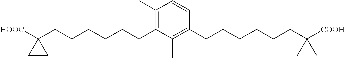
C1(C)=C(CCCCCCC2([HOOC])CC2)C(C)=C(CCCCCCC([COOH])(C)C)C=C1
